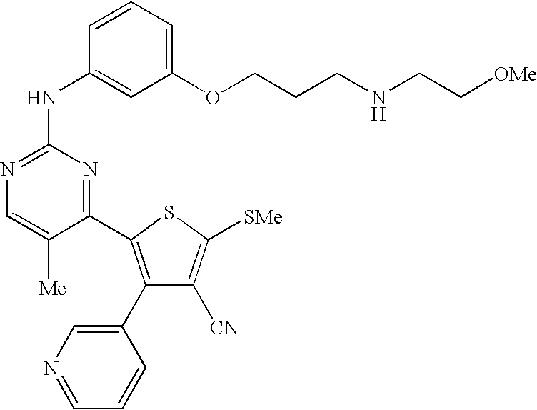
C1=CC(NC2=NC=C([Me])C(C3=C(C4=CN=CC=C4)C([CN])=C([SMe])S3)=N2)=CC(OCCCNCC[OMe])=C1
